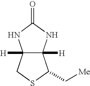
C12([H])C([H])(NC(=O)N1)C(C[Me])SC2
